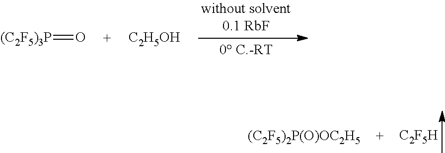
[(C2F5)3P]=O.[C2H5OH].[C2F5H].[(C2F5)2P(O)OC2H5]
